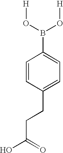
C1=CC(CCC(O)=O)=CC=C1B(O[H])O[H]
